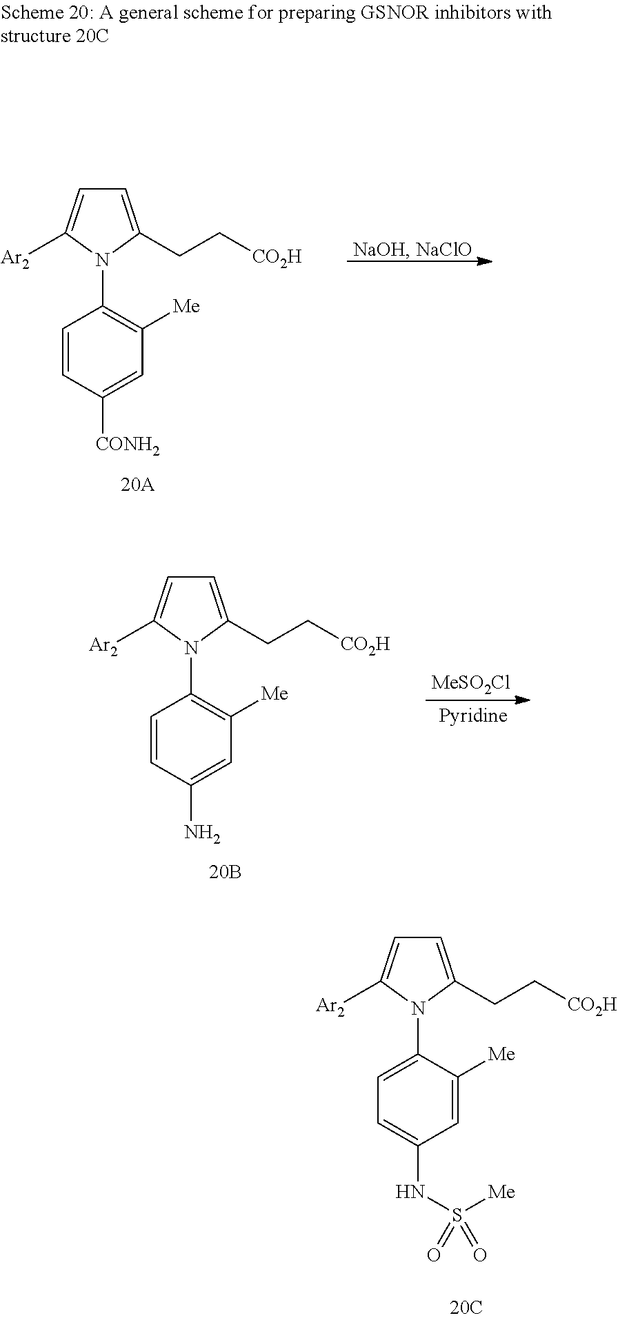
C1=C([CONH2])C=CC(N2C(CC[CO2H])=CC=C2[Ar2])=C1[Me].C1=C(N)C=CC(N2C(CC[CO2H])=CC=C2[Ar2])=C1[Me].[MeSO2Cl].C1=C([Me])C(N2C(CC[CO2H])=CC=C2[Ar2])=CC=C1NS(=O)([Me])=O
